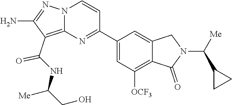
O=C(C1=C2N(N=C1N)C=CC(C1=CC([OCF3])=C3C(=C1)CN(C(C1CC1)[Me])C3=O)=N2)NC(CO)[Me]
